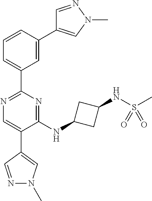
C1=C(C2=CN(C)N=C2)C=CC=C1C1=NC=C(C2=CN(C)N=C2)C(NC2CC(NS(C)(=O)=O)C2)=N1
